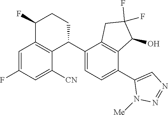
C1(C2C3=C(C(F)CC2)C=C(F)C=C3[CN])=CC=C(C2=CN=NN2[Me])C2=C1CC(F)(F)C2O
